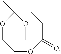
C1OC(=O)CCC2(C)OC1CO2
